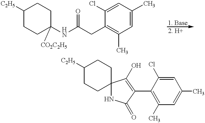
C1CC(NC(CC2=C(C)C=C(C)C=C2Cl)=O)([CO2C2H5])CCC1[C2H5].C1CC2(CCC1[C2H5])NC(=O)C(C1=C(C)C=C(C)C=C1Cl)=C2O
